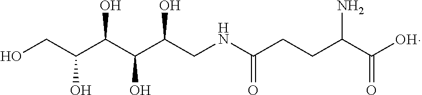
OCC(C(C(C(CNC(CCC(C(O)=O)N)=O)O)O)O)O
